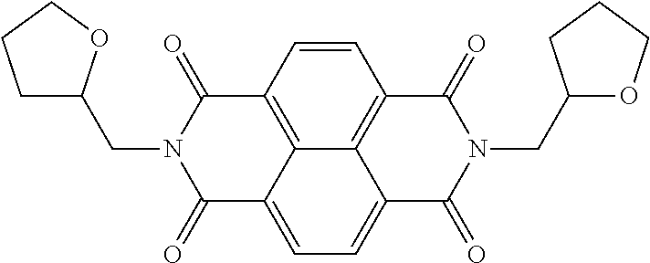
C1C(CN2C(=O)C3=C4C(=CC=C5C4=C(C=C3)C(=O)N(CC3OCCC3)C5=O)C2=O)OCC1
